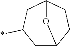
C1C2CCC(CC1*)O2
